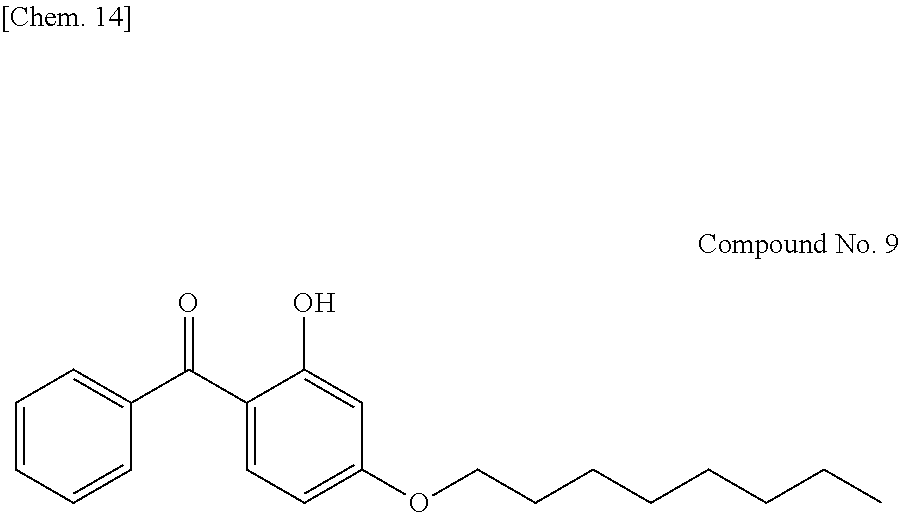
C1=CC=CC(C(C2=CC=C(OCCCCCCCC)C=C2O)=O)=C1
